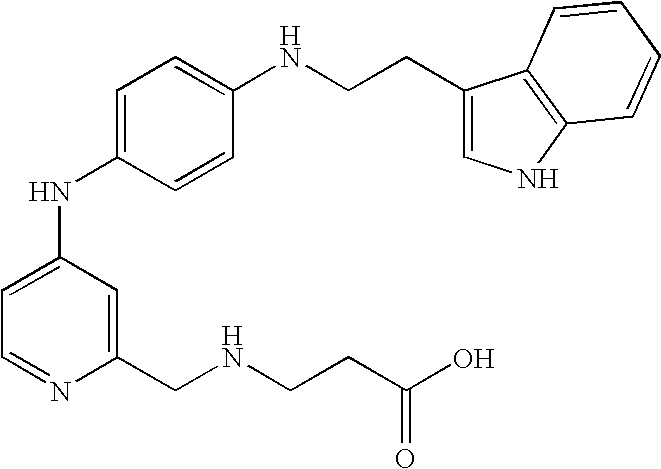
C1=C(NC2=CC=NC(CNCCC(=O)O)=C2)C=CC(NCCC2=CNC3=C2C=CC=C3)=C1
